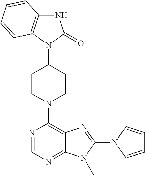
N1C2=C(N(C3CCN(C4=C5C(=NC=N4)N(C)C(N4C=CC=C4)=N5)CC3)C1=O)C=CC=C2
